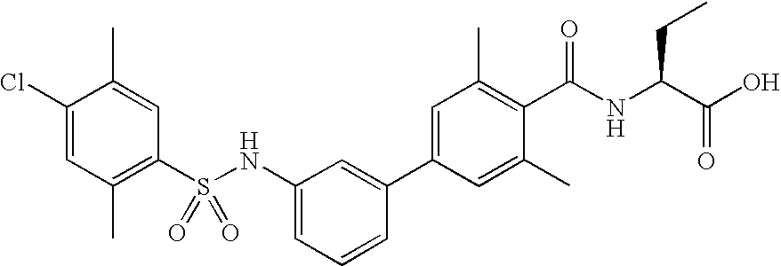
C1(Cl)=CC(C)=C(S(NC2=CC=CC(C3=CC(C)=C(C(NC(C(O)=O)CC)=O)C(C)=C3)=C2)(=O)=O)C=C1C
